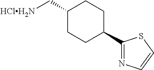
C1CC(C[HClH2N])CCC1C1=NC=CS1
